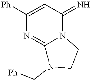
N1(C[Ph])CCN2C1=NC([Ph])=CC2=N
